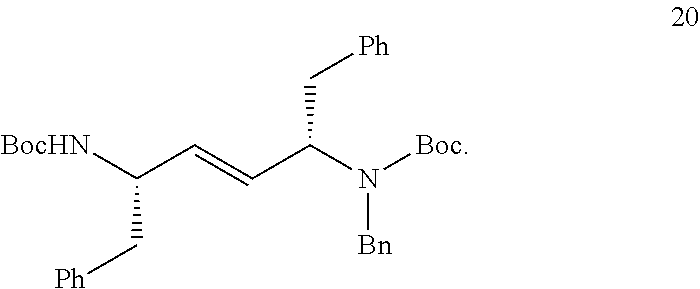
C(C=CC(N([Boc])[Bn])C[Ph])([BocHN])C[Ph]
